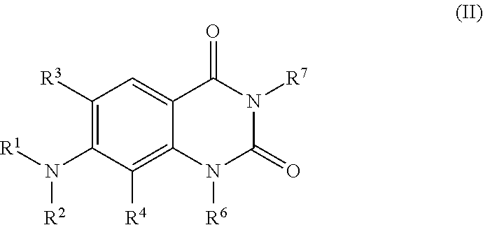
C1([R3])=C(N([R1])[R2])C([R4])=C2C(=C1)C(=O)N([R7])C(=O)N2[R6]
